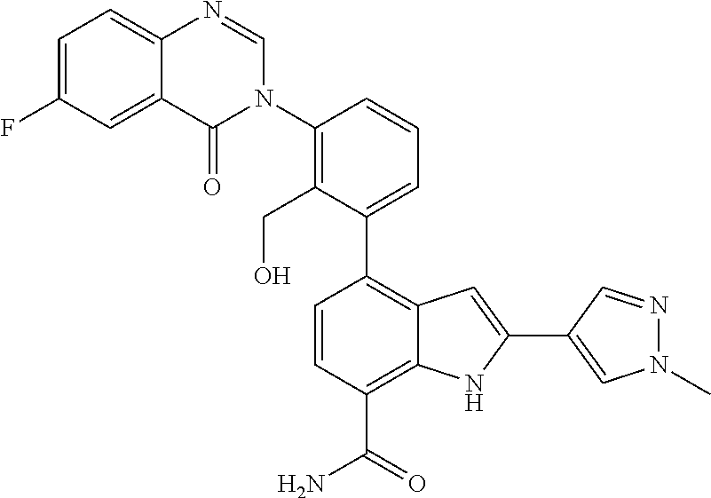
C1(C2=C3C(=C(C(=O)N)C=C2)NC(C2=CN(C)N=C2)=C3)=CC=CC(N2C=NC3=CC=C(F)C=C3C2=O)=C1CO
